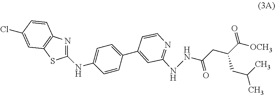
N1=C(NNC(CC(C([OCH3])=O)CC(C)C)=O)C=C(C2=CC=C(NC3=NC4=C(S3)C=C(Cl)C=C4)C=C2)C=C1
